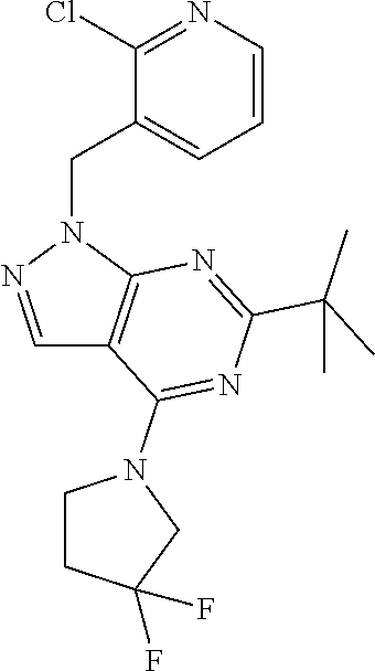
C1(CN2N=CC3=C2N=C(C(C)(C)C)N=C3N2CCC(F)(F)C2)=CC=CN=C1Cl
